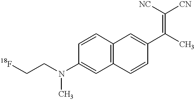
[18F]CCN(C1=CC2=C(C=C1)C=C(C(C)=C([NC])[CN])C=C2)C
